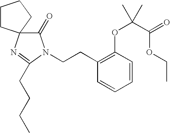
C(CN1C(=O)C2(N=C1CCCC)CCCC2)C1=C(OC(C(=O)OCC)(C)C)C=CC=C1
